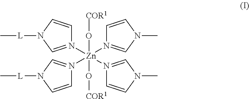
N1([Zn](N2=CN([L]C)C=C2)(N2=CN(C)C=C2)(N2=CN(C)C=C2)(O[COR1])O[COR1])=CN([L]C)C=C1
